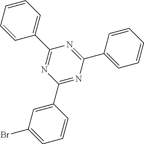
C1(C2=CC=CC=C2)=NC(C2=CC(Br)=CC=C2)=NC(C2=CC=CC=C2)=N1
